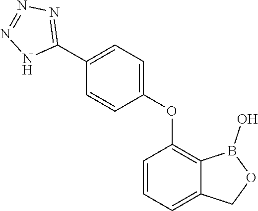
C1=CC=C2C(=C1OC1=CC=C(C3=NN=NN3)C=C1)B(O)OC2
